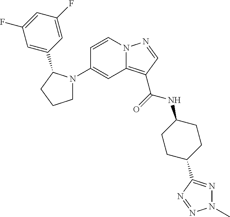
C1(N2CCCC2C2=CC(F)=CC(F)=C2)=CC2=C(C(=O)NC3CCC(C4=NN(C)N=N4)CC3)C=NN2C=C1
